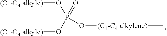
P(O[(C1-C4 alkyle)])(O[(C1-C4 alkyle)])(=O)O[(C1-C4 alkylene)]C
